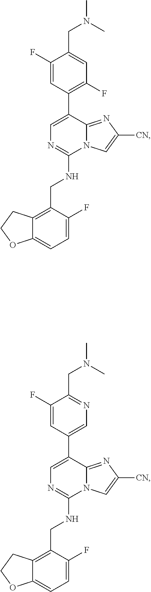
C1=C(F)C(CNC2=NC=C(C3=C(F)C=C(CN(C)C)C(F)=C3)C3=NC([CN])=CN23)=C2C(=C1)OCC2.C1=C(F)C(CNC2=NC=C(C3=CN=C(CN(C)C)C(F)=C3)C3=NC([CN])=CN23)=C2C(=C1)OCC2
